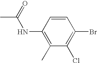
N(C(=O)C)C1=C(C)C(Cl)=C(Br)C=C1
